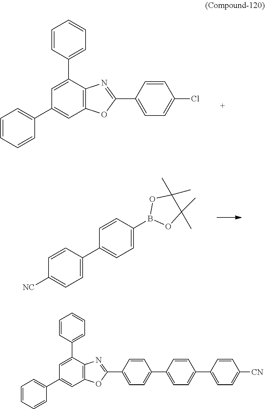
C1=CC=C(C2=CC3=C(C(C4=CC=CC=C4)=C2)N=C(C2=CC=C(Cl)C=C2)O3)C=C1.C1=C(C2=CC=C(B3OC(C)(C)C(C)(C)O3)C=C2)C=CC([NC])=C1.C1=CC=C(C2=CC3=C(C(C4=CC=CC=C4)=C2)N=C(C2=CC=C(C4=CC=C(C5=CC=C([CN])C=C5)C=C4)C=C2)O3)C=C1
